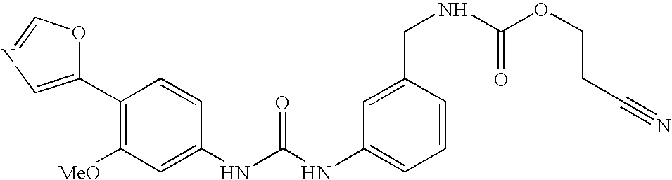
C1(C2=C([MeO])C=C(NC(NC3=CC=CC(CNC(OCCC#N)=O)=C3)=O)C=C2)=CN=CO1
